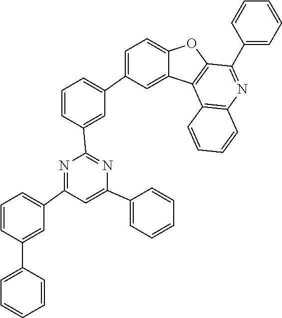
C1=CC=CC=C1C1=CC(C2=CC=CC(C3=CC=CC=C3)=C2)=NC(C2=CC(C3=CC=C4C(=C3)C3=C(C(C5=CC=CC=C5)=NC5=C3C=CC=C5)O4)=CC=C2)=N1
